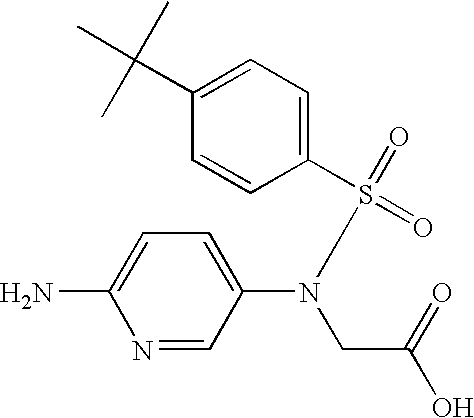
N1=CC(N(CC(=O)O)S(C2=CC=C(C(C)(C)C)C=C2)(=O)=O)=CC=C1N
